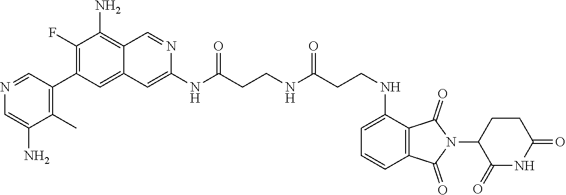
N(C(CCNC(CCNC1=CC=CC2=C1C(=O)N(C1CCC(=O)NC1=O)C2=O)=O)=O)C1=CC2=CC(C3=C(C)C(N)=CN=C3)=C(F)C(N)=C2C=N1
